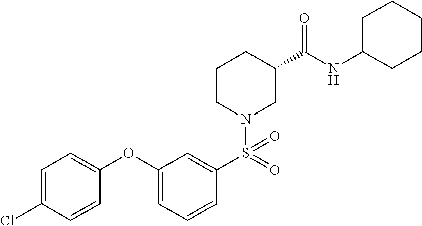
C1(OC2=CC=CC(S(=O)(N3CC(C(NC4CCCCC4)=O)CCC3)=O)=C2)=CC=C(Cl)C=C1
